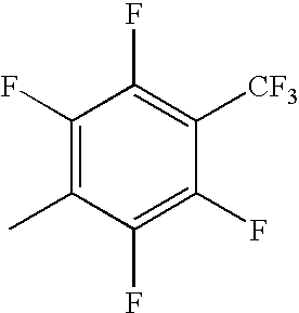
C1(F)=C(C)C(F)=C(F)C([CF3])=C1F
